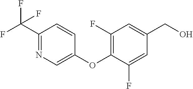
C1(C(F)(F)F)=NC=C(OC2=C(F)C=C(CO)C=C2F)C=C1
